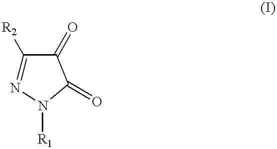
C1([R2])=NN([R1])C(=O)C1=O
